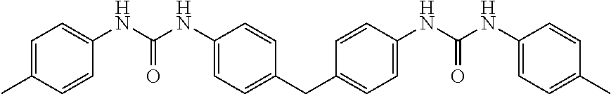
C1(NC(NC2=CC=C(C)C=C2)=O)=CC=C(CC2=CC=C(NC(NC3=CC=C(C)C=C3)=O)C=C2)C=C1
